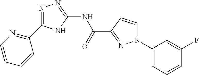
C1(C(=O)NC2=NN=C(C3=NC=CC=C3)N2)=NN(C2=CC=CC(F)=C2)C=C1
